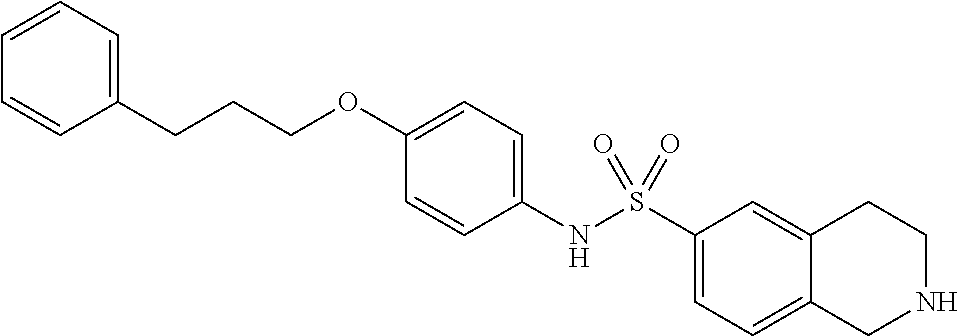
C1(NS(C2=CC=C3C(=C2)CCNC3)(=O)=O)=CC=C(OCCCC2=CC=CC=C2)C=C1
